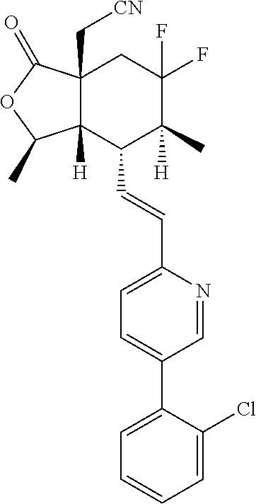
C1(C=CC2=CC=C(C3=CC=CC=C3Cl)C=N2)C2([H])C(C[CN])(CC(F)(F)C1(C)[H])C(=O)OC2C
